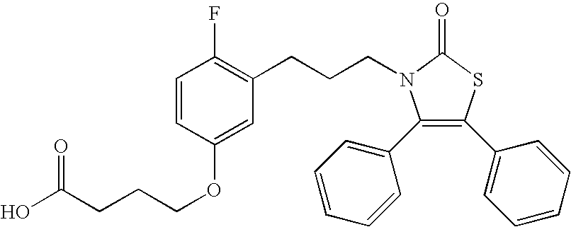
C1(CCCN2C(C3=CC=CC=C3)=C(C3=CC=CC=C3)SC2=O)=C(F)C=CC(OCCCC(O)=O)=C1
